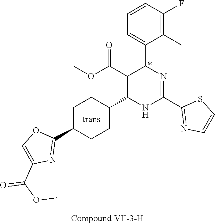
C1(F)=C(C)C(C2N=C(C3=NC=CS3)NC(C3CCC(C4=NC(C(OC)=O)=CO4)CC3)=C2C(OC)=O)=CC=C1
